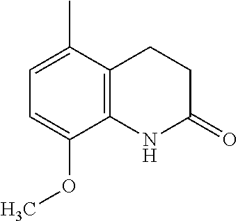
C12=C(NC(=O)CC1)C(OC)=CC=C2C
